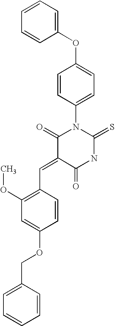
C1(OC2=CC=C(N3C(=O)C(=CC4=C(OC)C=C(OCC5=CC=CC=C5)C=C4)C(=O)NC3=S)C=C2)=CC=CC=C1
